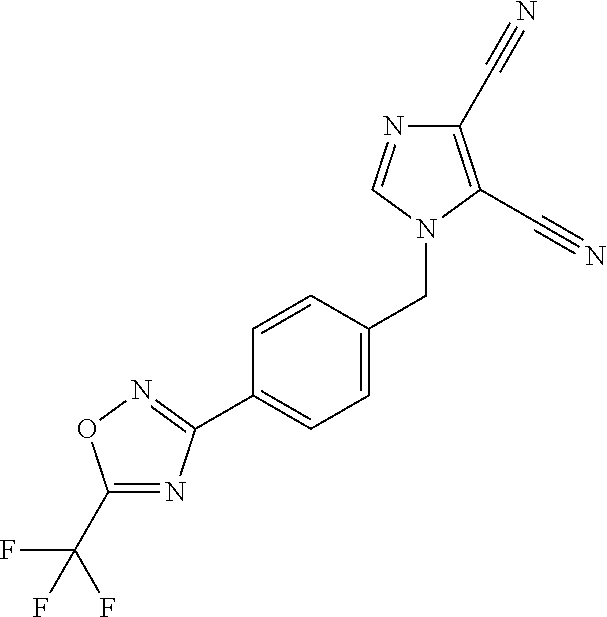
C1(C(F)(F)F)=NC(C2=CC=C(CN3C(C#N)=C(C#N)N=C3)C=C2)=NO1
